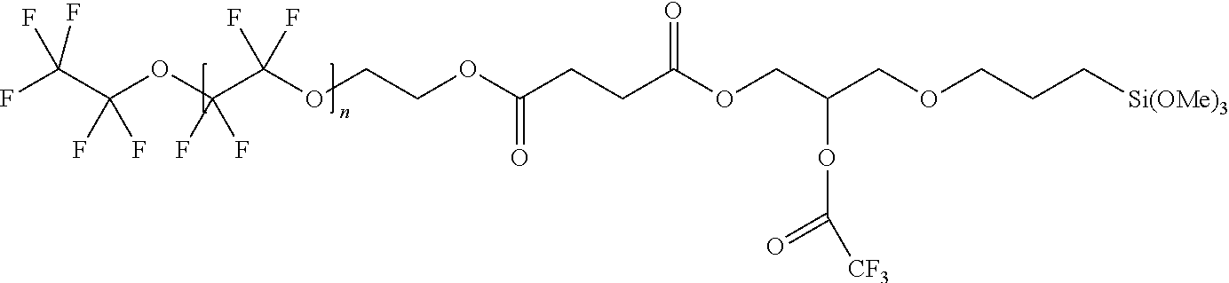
FC(C(OC(C(OCCOC(CCC(OCC(COCCC[Si(OMe)3])OC(=O)[CF3])=O)=O)(F)F)(F)F)(F)F)(F)F
